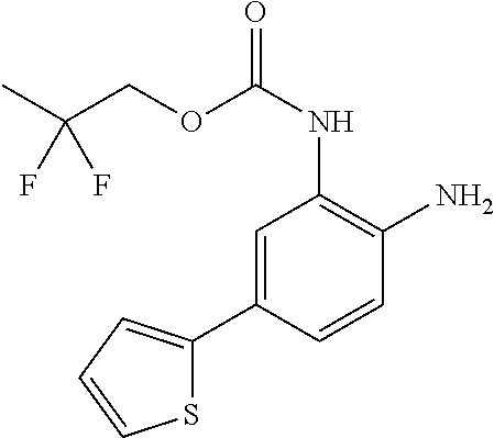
C(COC(NC1=C(N)C=CC(C2=CC=CS2)=C1)=O)(C)(F)F
